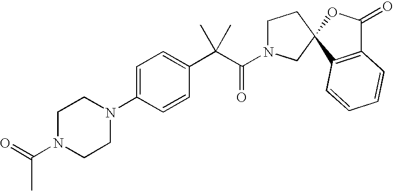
C1=C(N2CCN(C(=O)C)CC2)C=CC(C(C(=O)N2CCC3(C2)C2=C(C(=O)O3)C=CC=C2)(C)C)=C1
